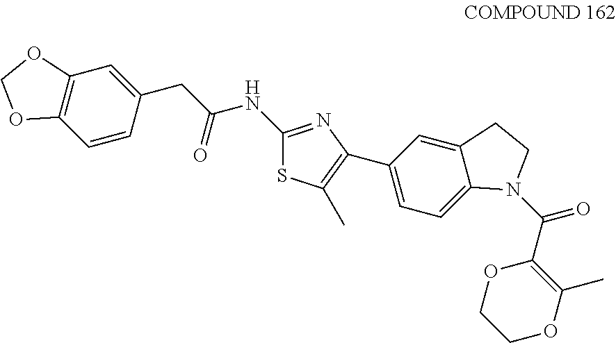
C12=C(C=CC(CC(NC3=NC(C4=CC=C5C(=C4)CCN5C(C4=C(C)OCCO4)=O)=C(C)S3)=O)=C1)OCO2
